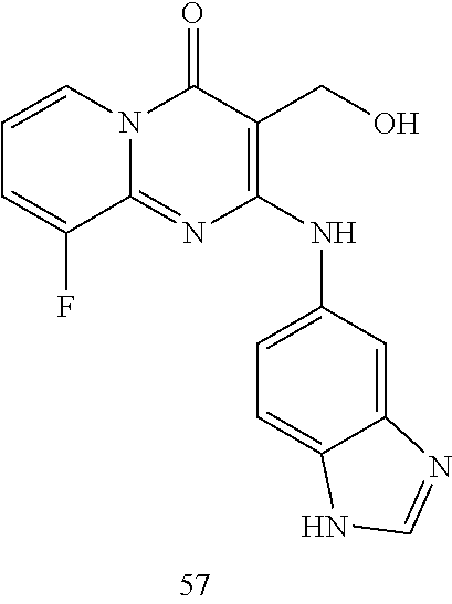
C1=CC=C(F)C2=NC(NC3=CC=C4C(=C3)N=CN4)=C(CO)C(=O)N12
